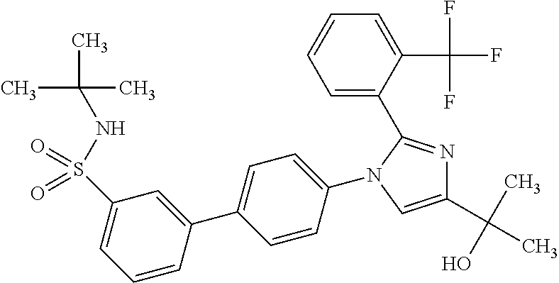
C1=CC(N2C(C3=CC=CC=C3C(F)(F)F)=NC(C(C)(O)C)=C2)=CC=C1C1=CC(S(NC(C)(C)C)(=O)=O)=CC=C1
